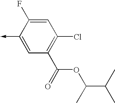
C1(->C)=CC(C(=O)OC(C)C(C)C)=C(Cl)C=C1F
